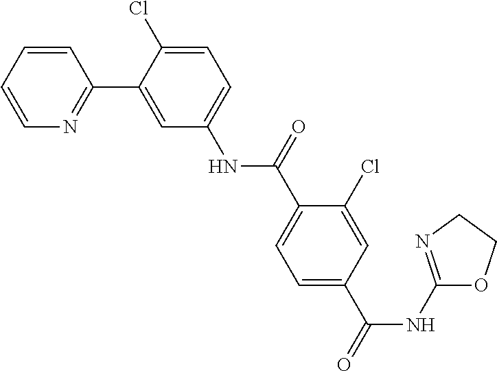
C1=CC=CN=C1C1=CC(NC(C2=CC=C(C(NC3=NCCO3)=O)C=C2Cl)=O)=CC=C1Cl
